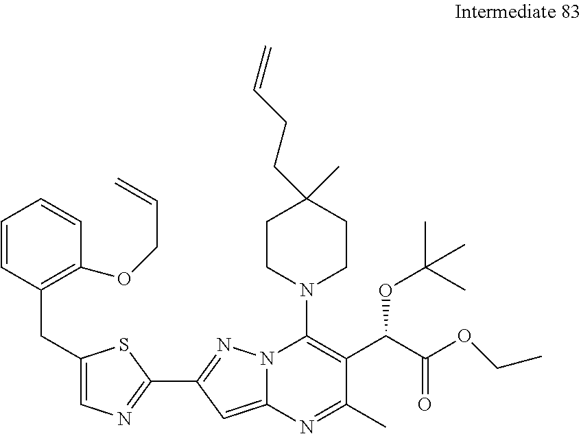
C1=CC(CC2=CN=C(C3=NN4C(=C3)N=C(C)C(C(C(OCC)=O)OC(C)(C)C)=C4N3CCC(C)(CCC=C)CC3)S2)=C(OCC=C)C=C1
